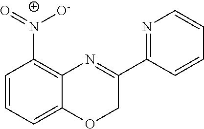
C1=CC=C2C(=C1[N+]([O-])=O)N=C(C1=NC=CC=C1)CO2
